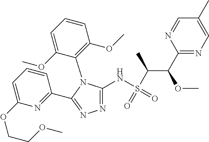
N1=C(NS(C(C(C2=NC=C(C)C=N2)OC)C)(=O)=O)N(C2=C(OC)C=CC=C2OC)C(C2=NC(OCCOC)=CC=C2)=N1
